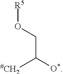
[R5]OCC([O*])[#CH2]
